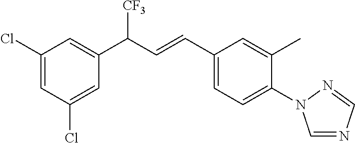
C1(Cl)=CC(Cl)=CC(C(C=CC2=CC=C(N3C=NC=N3)C(C)=C2)[CF3])=C1
